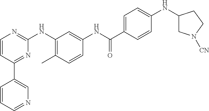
C1(C2=CN=CC=C2)=NC(NC2=C(C)C=CC(NC(C3=CC=C(NC4CN([CN])CC4)C=C3)=O)=C2)=NC=C1
